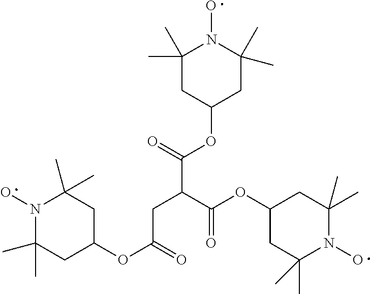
N1(O)C(C)(C)CC(OC(CC(C(=O)OC2CC(C)(C)N(O)C(C)(C)C2)C(=O)OC2CC(C)(C)N(O)C(C)(C)C2)=O)CC1(C)C
